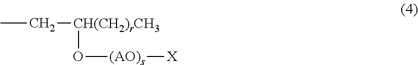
CC[CH(CH2)rCH3]O[(AO)s][X]
